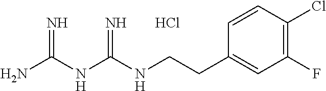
C(NC(NC(N)=N)=N)CC1=CC(F)=C(Cl)C=C1.Cl
